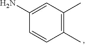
C1(C)=C(C)C=C(N)C=C1
